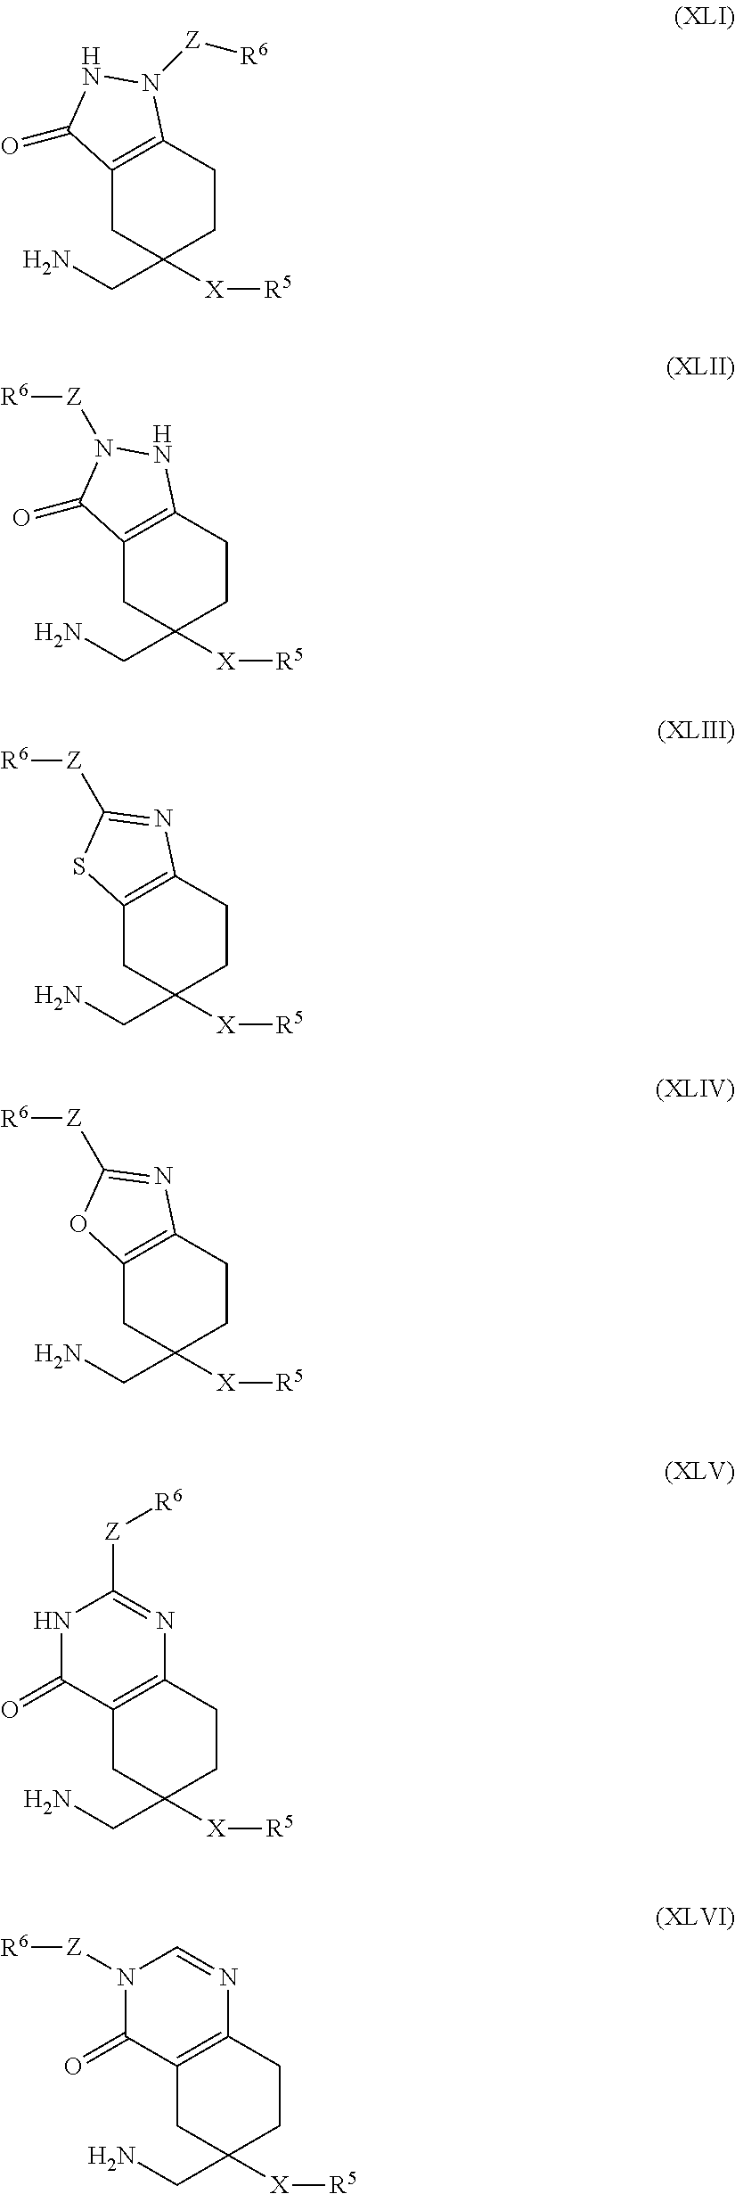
C12=C(CCC(CN)([X][R5])C1)N([Z][R6])NC2=O.C12=C(CCC(CN)([X][R5])C1)NN([Z][R6])C2=O.C12=C(CCC(CN)([X][R5])C1)N=C([Z][R6])S2.C12=C(CCC(CN)([X][R5])C1)N=C([Z][R6])O2.C12=C(CCC(CN)([X][R5])C1)N=C([Z][R6])NC2=O.C12=C(CCC(CN)([X][R5])C1)N=CN([Z][R6])C2=O
